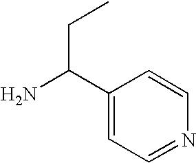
C1(C(N)CC)=CC=NC=C1
